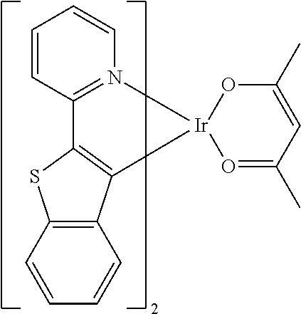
C12=C(C=CC=C1)SC1=C2[Ir]2(N3=C1C=CC=C3)O=C(C)C=C(C)O2
